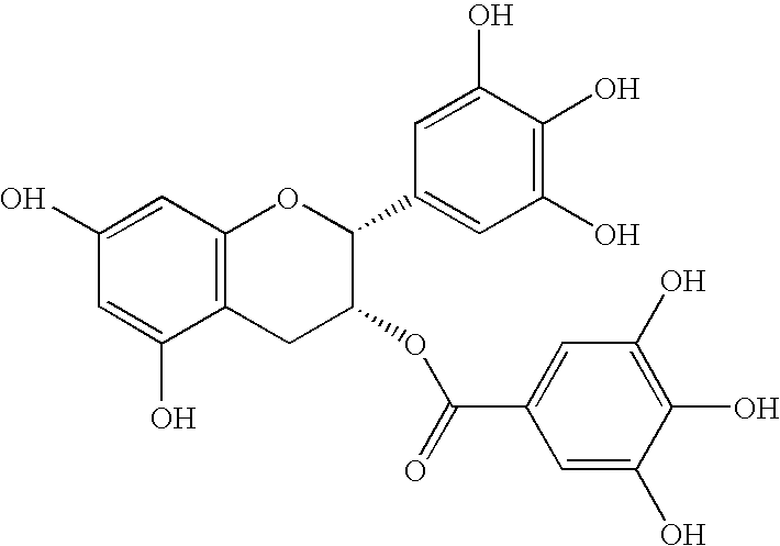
C12=C(C=C(O)C=C1O)OC(C1=CC(O)=C(O)C(O)=C1)C(OC(=O)C1=CC(O)=C(O)C(O)=C1)C2
